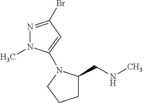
N1=C(Br)C=C(N2C(CNC)CCC2)N1C
